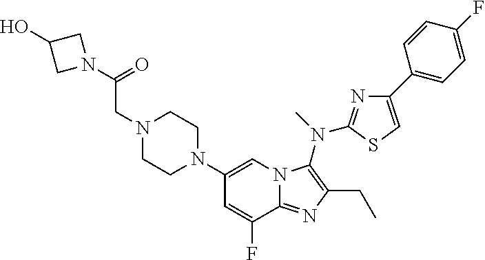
C1(N2CCN(CC(=O)N3CC(O)C3)CC2)=CN2C(=NC(CC)=C2N(C)C2=NC(C3=CC=C(F)C=C3)=CS2)C(F)=C1
